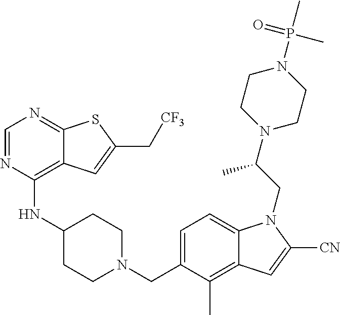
C1=NC(NC2CCN(CC3=CC=C4C(=C3C)C=C([CN])N4CC(N3CCN(P(=O)(C)C)CC3)C)CC2)=C2C(=N1)SC(C[CF3])=C2
